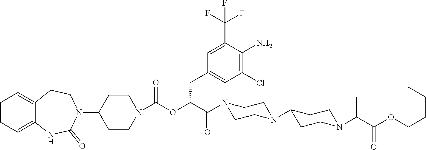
C1=CC=C2C(=C1)CCN(C1CCN(C(OC(C(N3CCN(C4CCN(C(C(OCCCC)=O)C)CC4)CC3)=O)CC3=CC(Cl)=C(N)C(C(F)(F)F)=C3)=O)CC1)C(=O)N2
